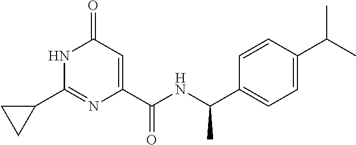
C1(=O)C=C(C(NC(C2=CC=C(C(C)C)C=C2)C)=O)N=C(C2CC2)N1
